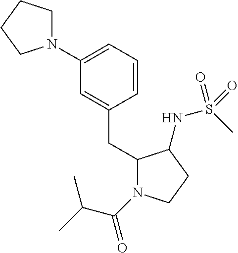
C1(CC2N(C(C(C)C)=O)CCC2NS(C)(=O)=O)=CC(N2CCCC2)=CC=C1
